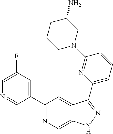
C1(C2=CC(F)=CN=C2)=NC=C2C(=C1)C(C1=CC=CC(N3CC(N)CCC3)=N1)=NN2
